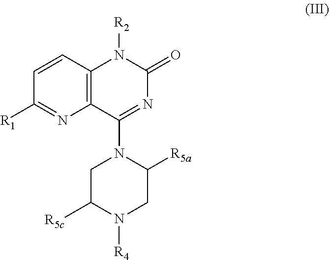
[R4]N1CC([R5a])N(C2=NC(=O)N([R2])C3=C2N=C([R1])C=C3)CC1[R5c]
